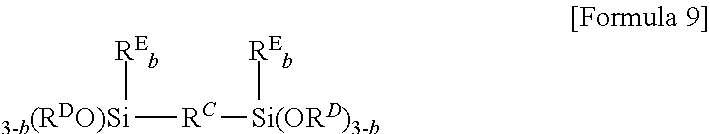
[3-b(RDO)Si]([RC][Si(ORD)3-b][REb])[REb]
